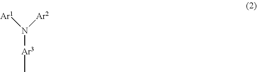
[Ar3](N([Ar2])[Ar1])C
